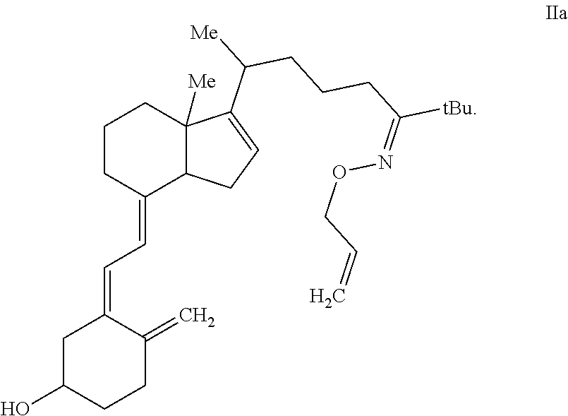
C1CC(=CC=C2CC(O)CCC2=C)C2C([Me])(C1)C(C(CCCC([tBu])=NOCC=C)[Me])=CC2
